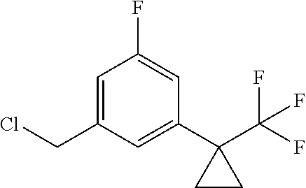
C1=C(CCl)C=C(C2(C(F)(F)F)CC2)C=C1F
